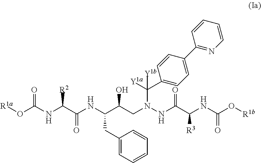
[R1a]OC(NC(C(NC(C(CN(NC(C(NC(O[R1b])=O)[R3])=O)C([Y1a])(C1=CC=C(C2=NC=CC=C2)C=C1)[Y1b])O)CC1=CC=CC=C1)=O)[R2])=O
